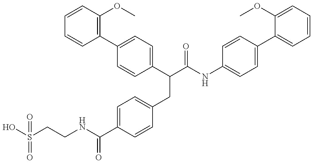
OS(CCNC(C1=CC=C(CC(C(NC2=CC=C(C3=CC=CC=C3OC)C=C2)=O)C2=CC=C(C3=C(OC)C=CC=C3)C=C2)C=C1)=O)(=O)=O
